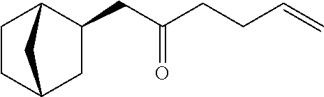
C1(CC(CCC=C)=O)C2CCC(C1)C2
